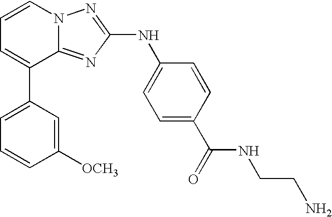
C1=C(C2=CC=CN3C2=NC(NC2=CC=C(C(=O)NCCN)C=C2)=N3)C=C([OCH3])C=C1
